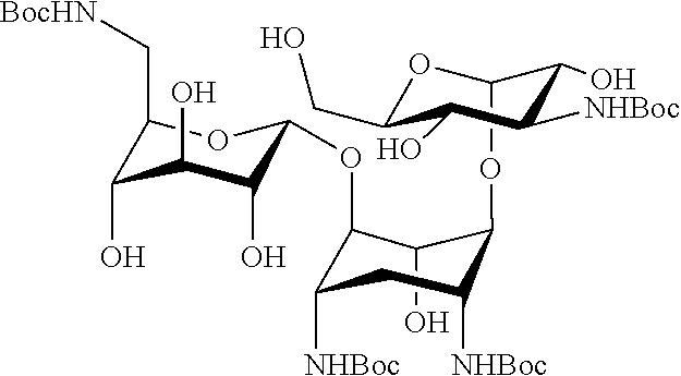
C1(O)C(OC2OC(C[BocHN])C(O)C(O)C2O)C([NHBoc])CC([NHBoc])C1OC1OC(CO)C(O)C([NHBoc])C1O
